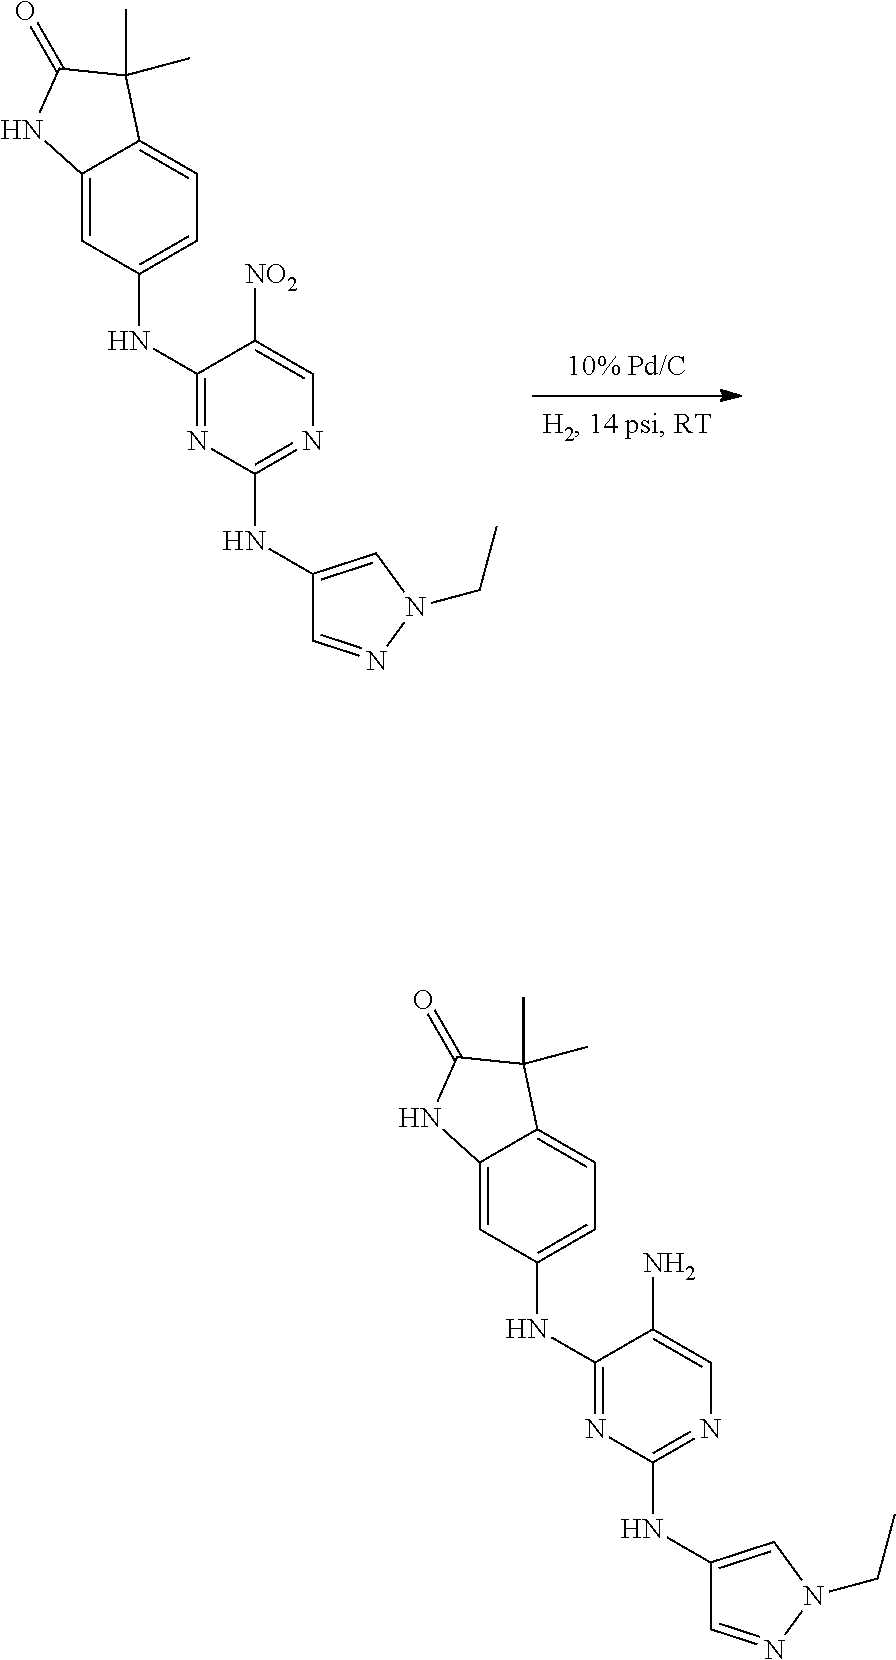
C1(NC2=NC(NC3=CN(CC)N=C3)=NC=C2[NO2])=CC=C2C(=C1)NC(=O)C2(C)C.C1(NC2=NC(NC3=CN(CC)N=C3)=NC=C2N)=CC=C2C(=C1)NC(=O)C2(C)C
